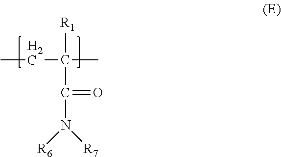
CCC(C)([R1])C(N([R6])[R7])=O
